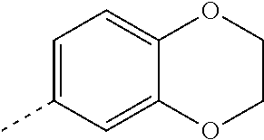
C1=C(C)C=C2C(=C1)OCCO2
